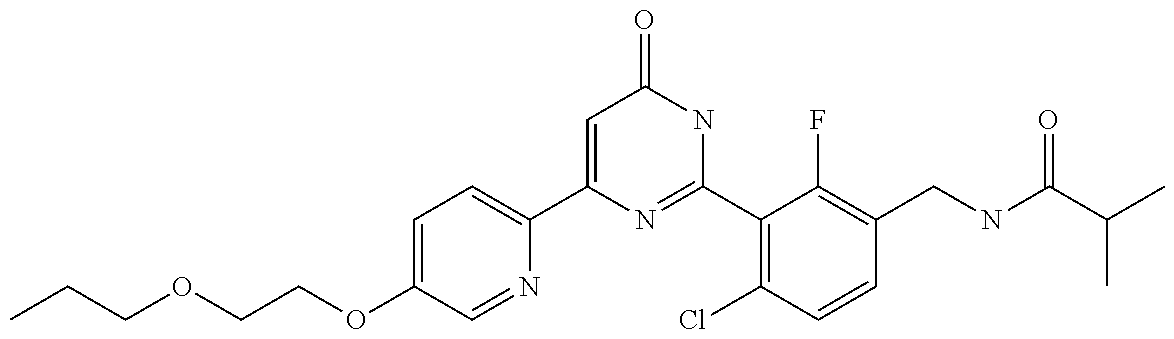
C1(C2=CC=C(OCCOCCC)C=N2)=CC(=O)NC(C2=C(Cl)C=CC(CNC(C(C)C)=O)=C2F)=N1
